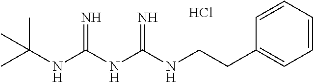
C(NC(NC(NC(C)(C)C)=N)=N)CC1=CC=CC=C1.Cl
